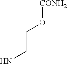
[CONH2]OCCN
